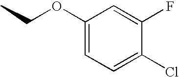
CCOC1=CC=C(Cl)C(F)=C1
